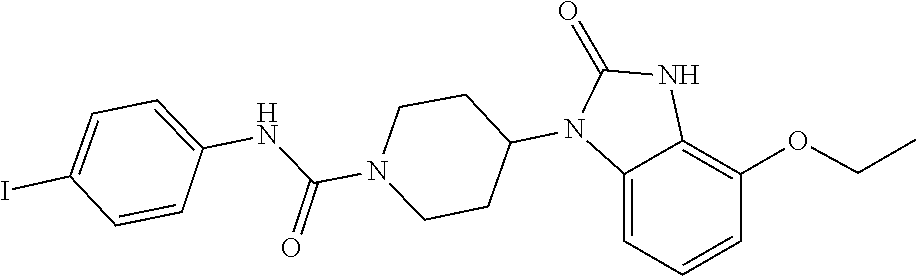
C1CN(C(NC2=CC=C(I)C=C2)=O)CCC1N1C(=O)NC2=C(OCC)C=CC=C12
